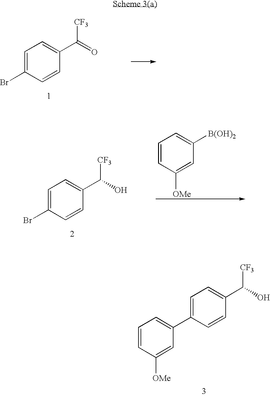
C1=C(Br)C=CC(C(=O)[CF3])=C1.C1=C(Br)C=CC(C(O)[CF3])=C1.C1=CC([OMe])=CC([B(OH)2])=C1.C1=CC([OMe])=CC(C2=CC=C(C(O)[CF3])C=C2)=C1
